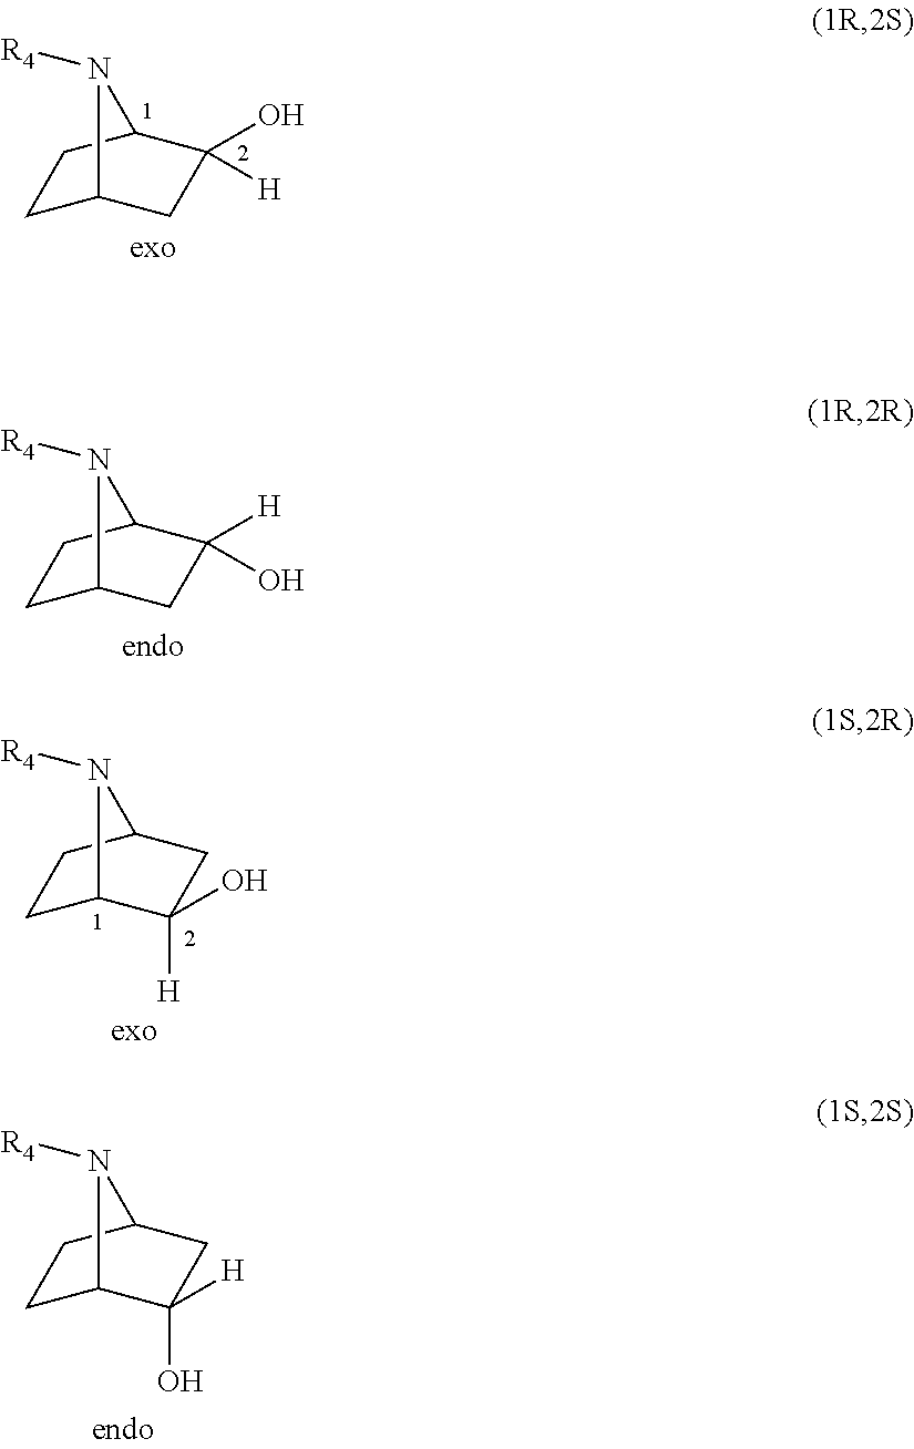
C1C2CC(O)([H])C(C1)N2[R4].C1C2CC([H])(O)C(C1)N2[R4].C1C2C([H])(O)CC(C1)N2[R4].C1C2C(O)([H])CC(C1)N2[R4]
